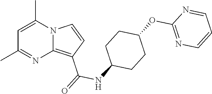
C1=C(C)N2C(=C(C(=O)NC3CCC(OC4=NC=CC=N4)CC3)C=C2)N=C1C
